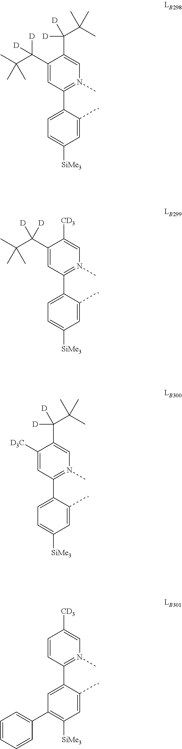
C1=C(C2=N(C)C=C(C(C(C)(C)C)([D])[D])C([D3C])=C2)C(C)=CC([SiMe3])=C1.C1=C(C2=N(C)C=C([CD3])C=C2)C(C)=CC([SiMe3])=C1C1=CC=CC=C1.C1=C(C2=N(C)C=C(C(C(C)(C)C)([D])[D])C(C(C(C)(C)C)([D])[D])=C2)C(C)=CC([SiMe3])=C1.C1=C(C2=N(C)C=C([CD3])C(C(C(C)(C)C)([D])[D])=C2)C(C)=CC([SiMe3])=C1
